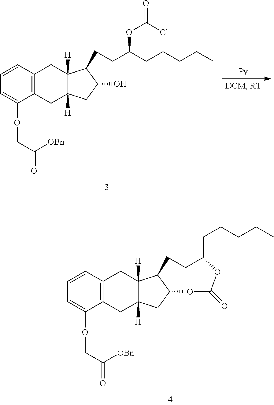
C12=C(C=CC=C1OCC(=O)[OBn])CC1([H])C([H])(C2)CC(O)C1CCC(CCCCC)OC(=O)Cl.C12=C(C=CC=C1OCC(=O)[OBn])CC1([H])C([H])(C2)CC2C1CCC(CCCCC)OC(=O)O2
